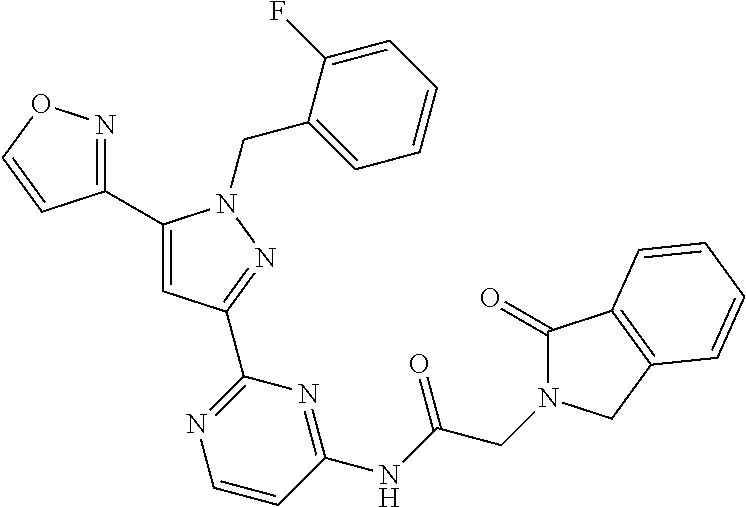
C1(C2=NOC=C2)=CC(C2=NC=CC(NC(CN3C(=O)C4=C(C3)C=CC=C4)=O)=N2)=NN1CC1=CC=CC=C1F
